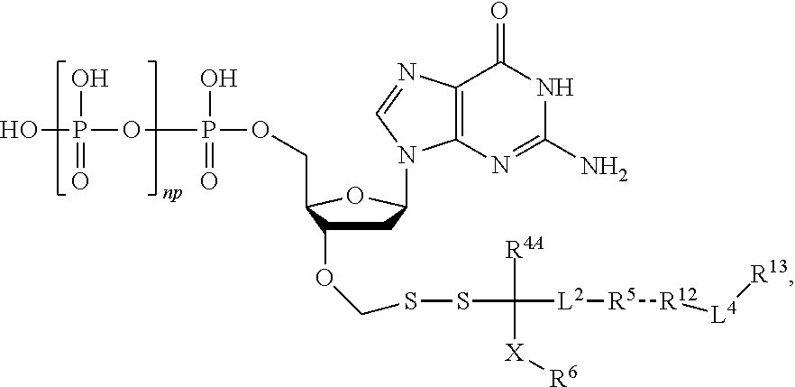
OP(OP(OCC1C(OCSSC([L2][R5][R12][L4][R13])([R4A])[X][R6])CC(N2C3=C(C(=O)NC(N)=N3)N=C2)O1)(O)=O)(O)=O
